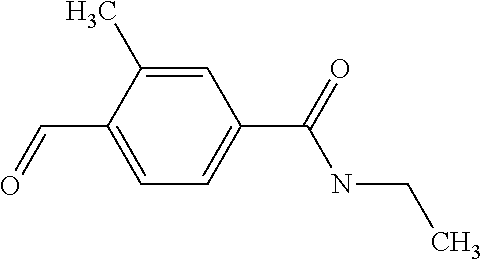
C1=C(C=O)C(C)=CC(C(=O)NCC)=C1
